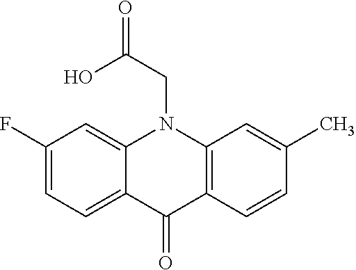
C12=C(C=CC(C)=C1)C(=O)C1=CC=C(F)C=C1N2CC(=O)O
